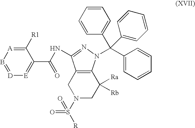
C1([Ra])([Rb])C2=C(CN(S([R])(=O)=O)C1)C(NC(C1=[E][D]=B[A]=C1[R1])=O)=NN2C(C1=CC=CC=C1)(C1=CC=CC=C1)C1=CC=CC=C1
